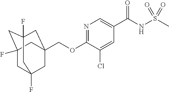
C1C2(F)CC3(F)CC(COC4=NC=C(C(NS(C)(=O)=O)=O)C=C4Cl)(CC1(F)C3)C2
